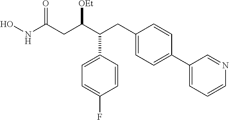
ONC(CC(C(CC1=CC=C(C2=CC=CN=C2)C=C1)C1=CC=C(F)C=C1)[OEt])=O
